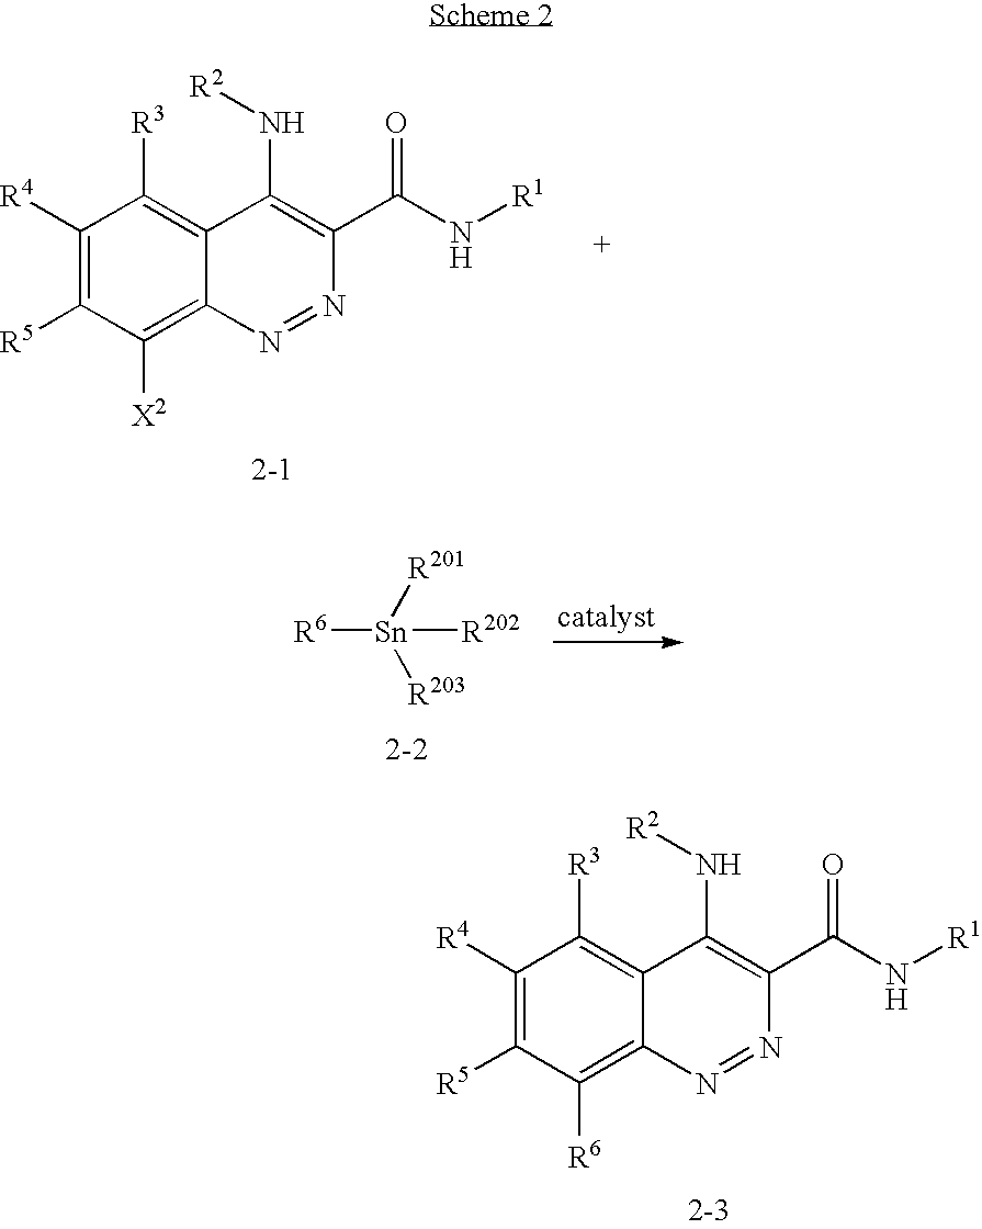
C1([R4])=C([R5])C([R6])=C2C(=C1[R3])C(N[R2])=C(C(N[R1])=O)N=N2.[R6][Sn]([R202])([R201])[R203].C1([R4])=C([R5])C([X2])=C2C(=C1[R3])C(N[R2])=C(C(N[R1])=O)N=N2
